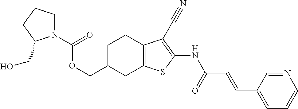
O(CC1CC2=C(CC1)C(C#N)=C(NC(C=CC1=CC=CN=C1)=O)S2)C(=O)N1CCCC1CO
